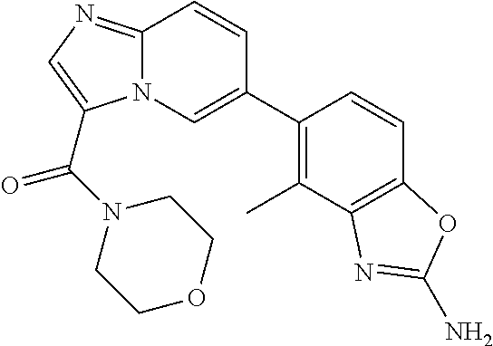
C1(C2=CN3C(=NC=C3C(N3CCOCC3)=O)C=C2)=C(C)C2=C(C=C1)OC(N)=N2
